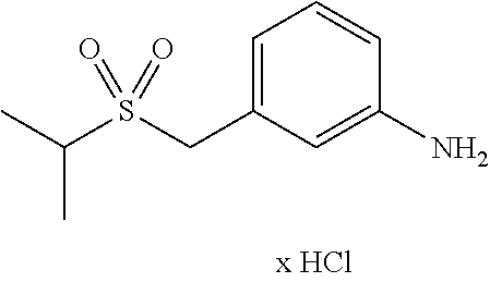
C1=C(CS(=O)(=O)C(C)C)C=C(N)C=C1
